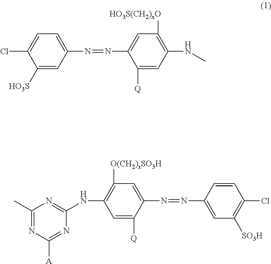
CNC1=C([HO3S(CH2)xO])C=C(N=NC2=CC=C(Cl)C([HO3S])=C2)C([Q])=C1.C1=C([Q])C(N=NC2=CC([SO3H])=C(Cl)C=C2)=CC([O(CH2)xSO3H])=C1NC1=NC(C)=NC([A])=N1
